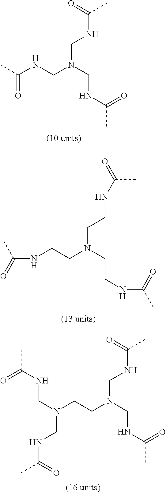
C(NC(C)=O)N(CNC(=O)C)CNC(C)=O.C(CNC(C)=O)N(CCNC(=O)C)CCNC(C)=O.C(CN(CNC(C)=O)CNC(C)=O)N(CNC(C)=O)CNC(C)=O
